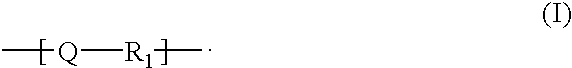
C[Q][R1]C
